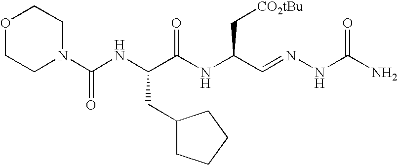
N1(C(NC(C(NC(C=NNC(N)=O)C[CO2tBu])=O)CC2CCCC2)=O)CCOCC1
